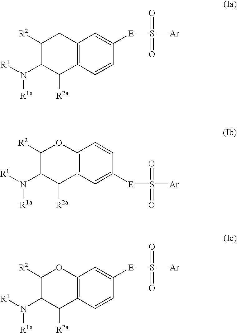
C1(N([R1])[R1a])C([R2a])C2=C(CC1[R2])C=C([E]S(=O)(=O)[Ar])C=C2.C1(N([R1])[R1a])C([R2a])C2=C(OC1[R2])C=CC([E]S(=O)(=O)[Ar])=C2.C1(N([R1])[R1a])C([R2a])C2=C(OC1[R2])C=C([E]S(=O)(=O)[Ar])C=C2
